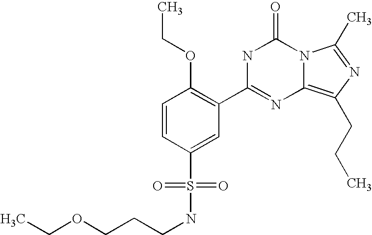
C1=CC(S(NCCCOCC)(=O)=O)=CC(C2=NC3=C(CCC)N=C(C)N3C(=O)N2)=C1OCC
